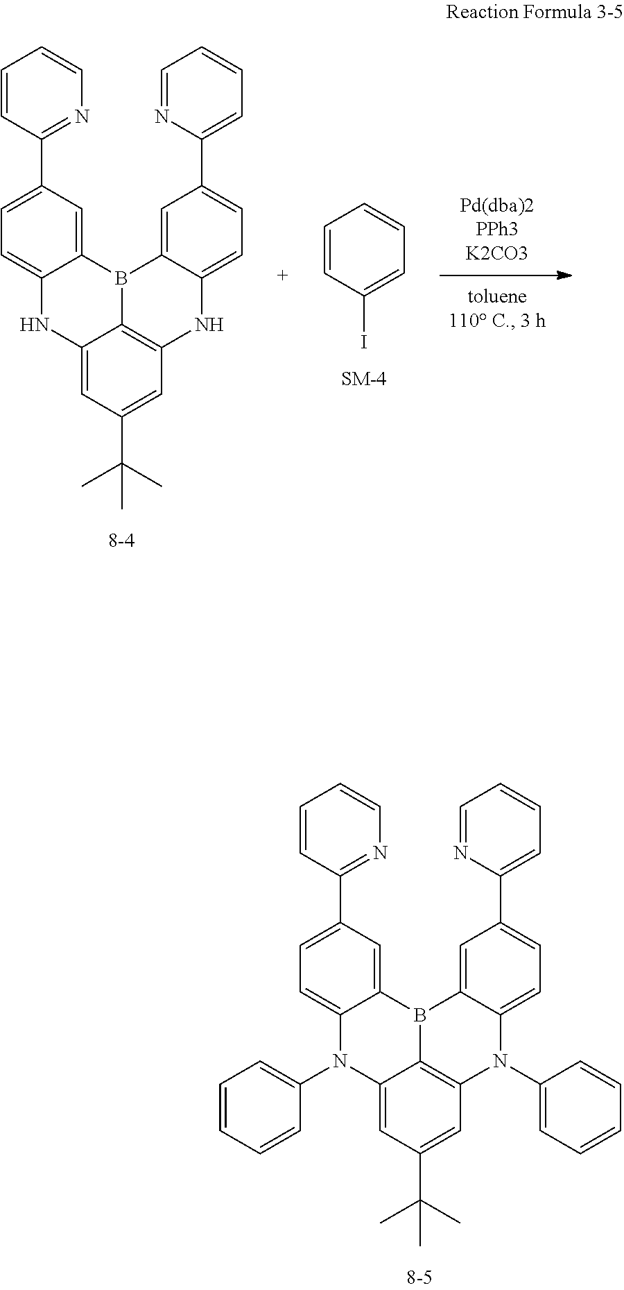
C1=C2C(=CC(C3=NC=CC=C3)=C1)B1C3=C(N(C4=CC=CC=C4)C4=CC=C(C5=CC=CC=N5)C=C14)C=C(C(C)(C)C)C=C3N2C1=CC=CC=C1.C1=C2C(=CC(C3=NC=CC=C3)=C1)B1C3=C(NC4=CC=C(C5=CC=CC=N5)C=C14)C=C(C(C)(C)C)C=C3N2.C1=CC(I)=CC=C1
